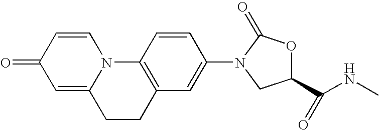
C1=C2N(C=CC1=O)C1=C(CC2)C=C(N2C(=O)OC(C(NC)=O)C2)C=C1
